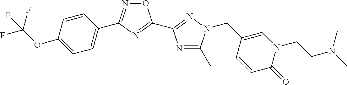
N1=C(C2=CC=C(OC(F)(F)F)C=C2)N=C(C2=NN(CC3=CN(CCN(C)C)C(=O)C=C3)C(C)=N2)O1
